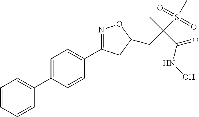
C1=C(C2=CC=CC=C2)C=CC(C2=NOC(CC(S(C)(=O)=O)(C)C(NO)=O)C2)=C1
